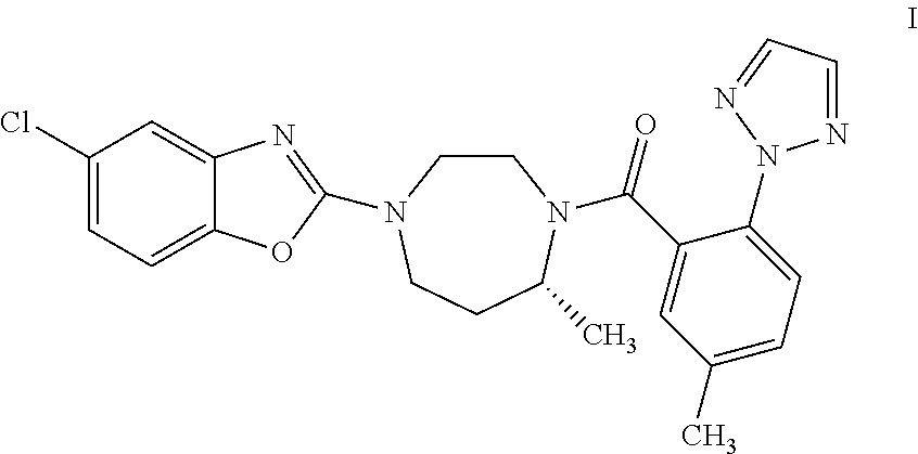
C1CN(C2=NC3=CC(Cl)=CC=C3O2)CCC(C)N1C(=O)C1=CC(C)=CC=C1N1N=CC=N1
